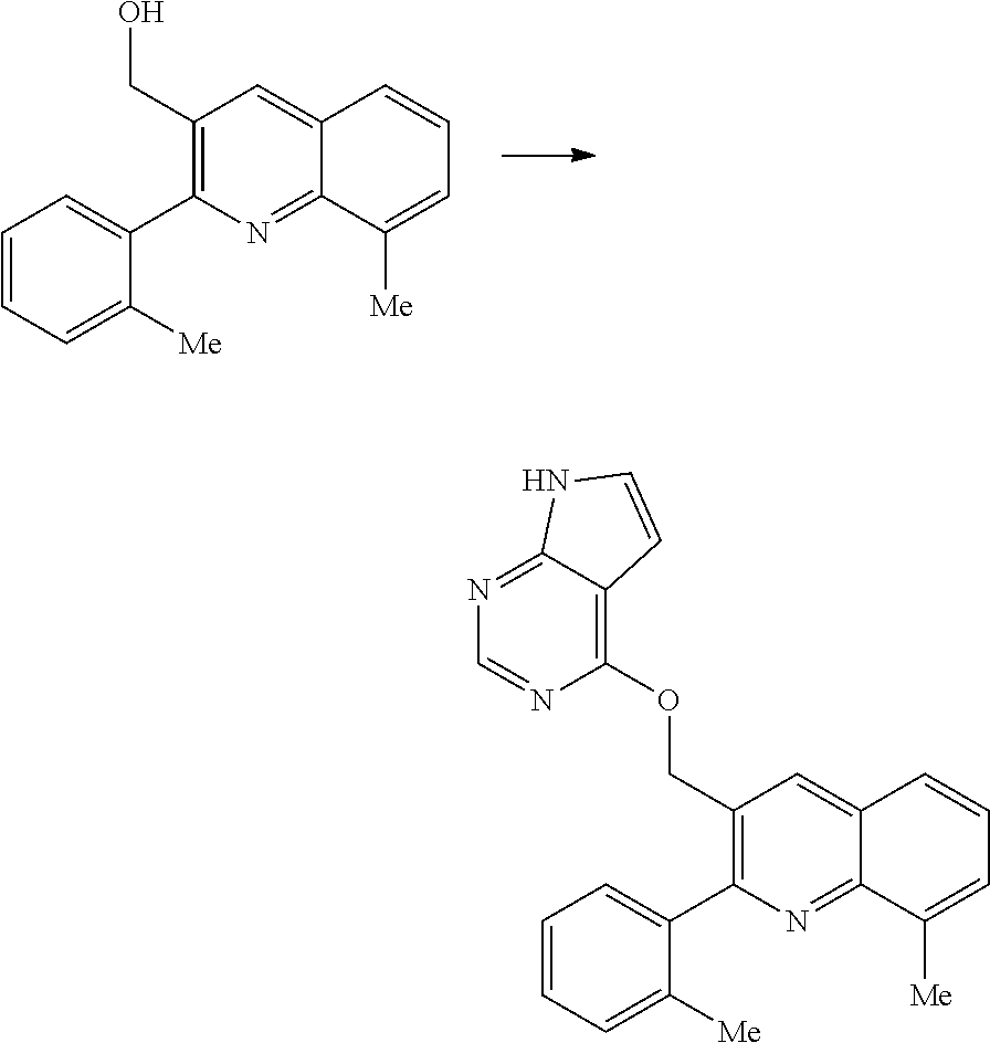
C1(CO)=C(C2=CC=CC=C2[Me])N=C2C(=C1)C=CC=C2[Me].C1(COC2=C3C(=NC=N2)NC=C3)=C(C2=CC=CC=C2[Me])N=C2C(=C1)C=CC=C2[Me]
